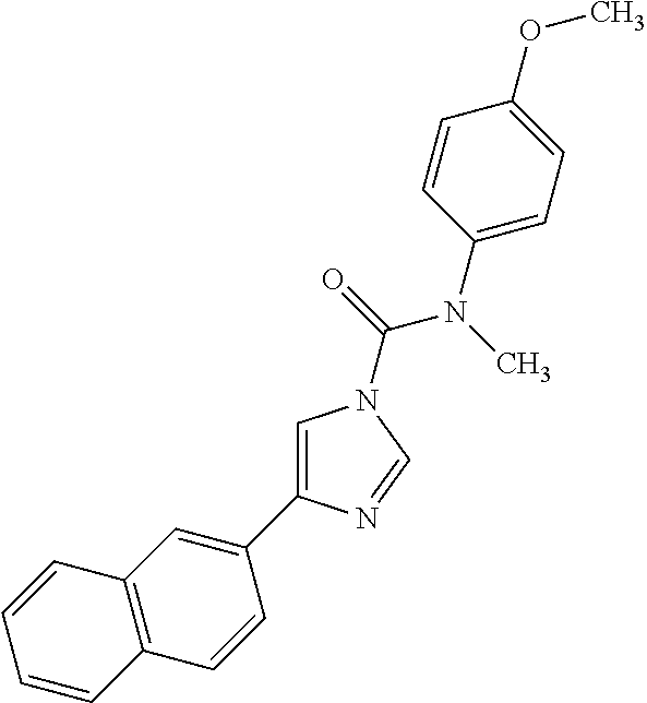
C1=C(C2=CC3=C(C=C2)C=CC=C3)N=CN1C(=O)N(C)C1=CC=C(OC)C=C1
